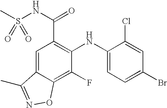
C1(NC2=C(C(NS(C)(=O)=O)=O)C=C3C(=C2F)ON=C3C)=CC=C(Br)C=C1Cl
